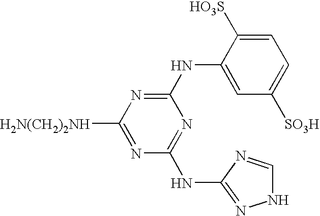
N(C1=NC([H2N(CH2)2NH])=NC(NC2=NNC=N2)=N1)C1=CC([SO3H])=CC=C1[HO3S]
